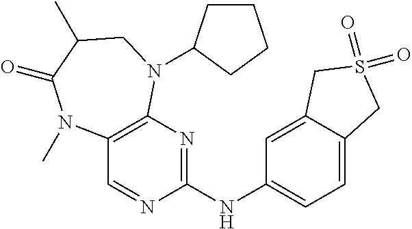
C12=CC=C(NC3=NC4=C(C=N3)N(C)C(=O)C(C)CN4C3CCCC3)C=C1CS(=O)(=O)C2
